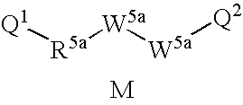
[R5a]([W5a][W5a][Q2])[Q1].[M]
